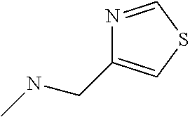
N1=CSC=C1CNC
